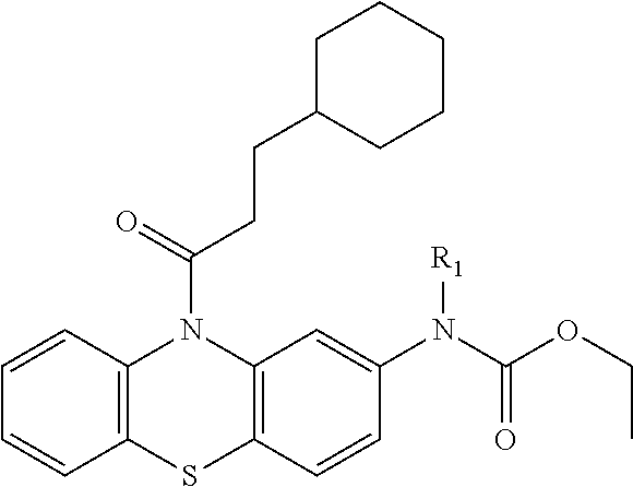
C1=CC2=C(C=C1)SC1=C(N2C(=O)CCC2CCCCC2)C=C(N(C(=O)OCC)[R1])C=C1
